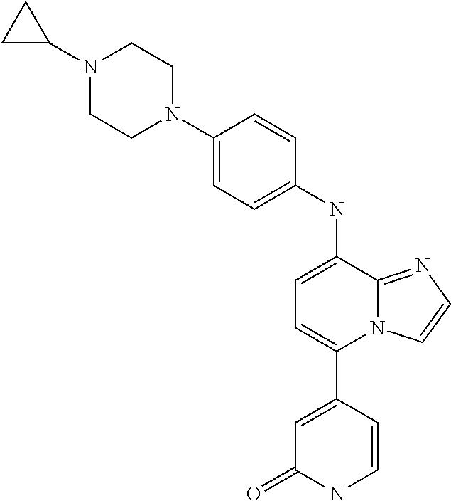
C1(C2=CC=C(NC3=CC=C(N4CCN(C5CC5)CC4)C=C3)C3=NC=CN23)=CC(=O)NC=C1
